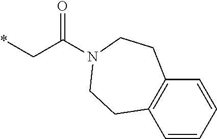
*CC(N1CCC2=C(CC1)C=CC=C2)=O
